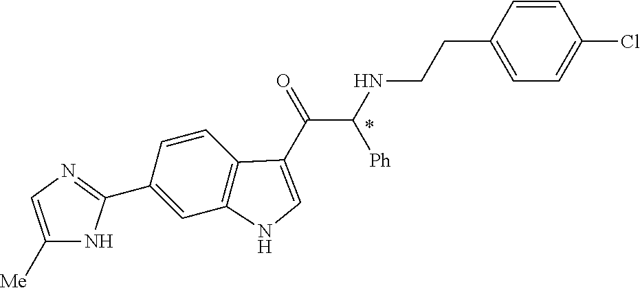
C1(C2=NC=C([Me])N2)=CC2=C(C=C1)C(C(=O)C(NCCC1=CC=C(Cl)C=C1)[Ph])=CN2
